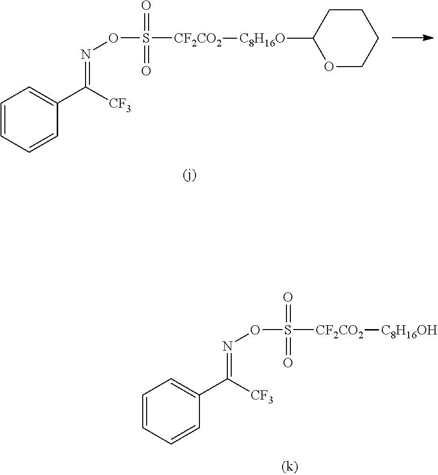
C1=CC=CC(C(=NOS(=O)(=O)[CF2CO2][C8H16OH])[CF3])=C1.C1=CC=CC(C(=NOS(=O)(=O)[CF2CO2][C8H16O]C2OCCCC2)[CF3])=C1
